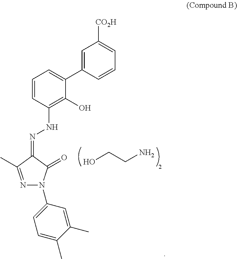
OCCN.C1=C(C2=CC=CC(NN=C3C(C)=NN(C4=CC=C(C)C(C)=C4)C3=O)=C2O)C=CC=C1[CO2H]
